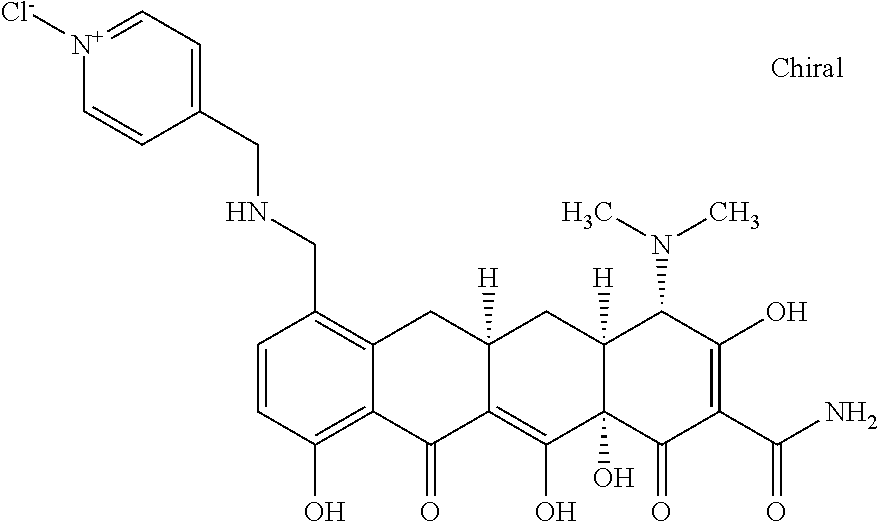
C1=CC(O)=C2C(=C1CNCC1=CC=[N+]([Cl-])C=C1)CC1([H])C(=C(O)C3(O)C([H])(C1)C(N(C)C)C(O)=C(C(N)=O)C3=O)C2=O
